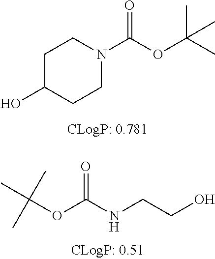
C1C(O)CCN(C(OC(C)(C)C)=O)C1.C(OC(NCCO)=O)(C)(C)C
